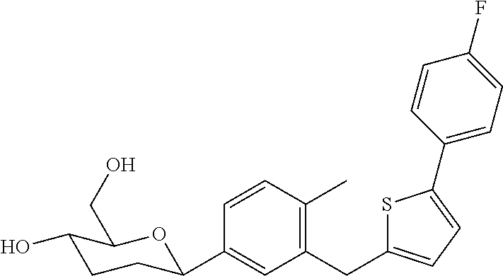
C1(CC2=CC=C(C3=CC=C(F)C=C3)S2)=C(C)C=CC(C2CCC(O)C(CO)O2)=C1
